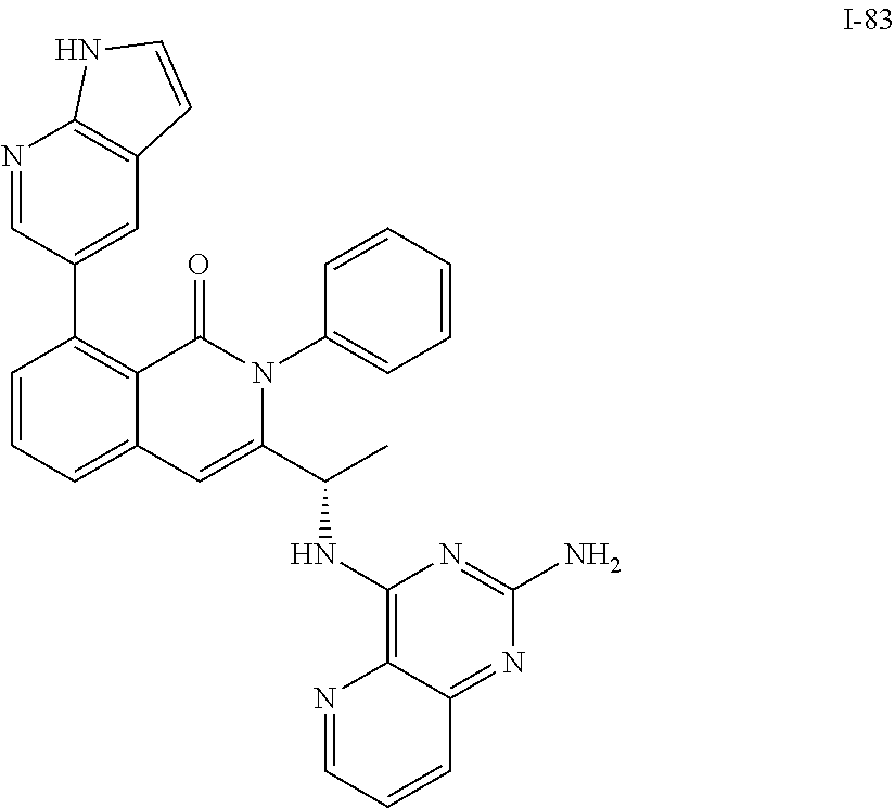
C12=C(N=CC(C3=C4C(=CC=C3)C=C(C(C)NC3=C5C(=NC(N)=N3)C=CC=N5)N(C3=CC=CC=C3)C4=O)=C1)NC=C2
